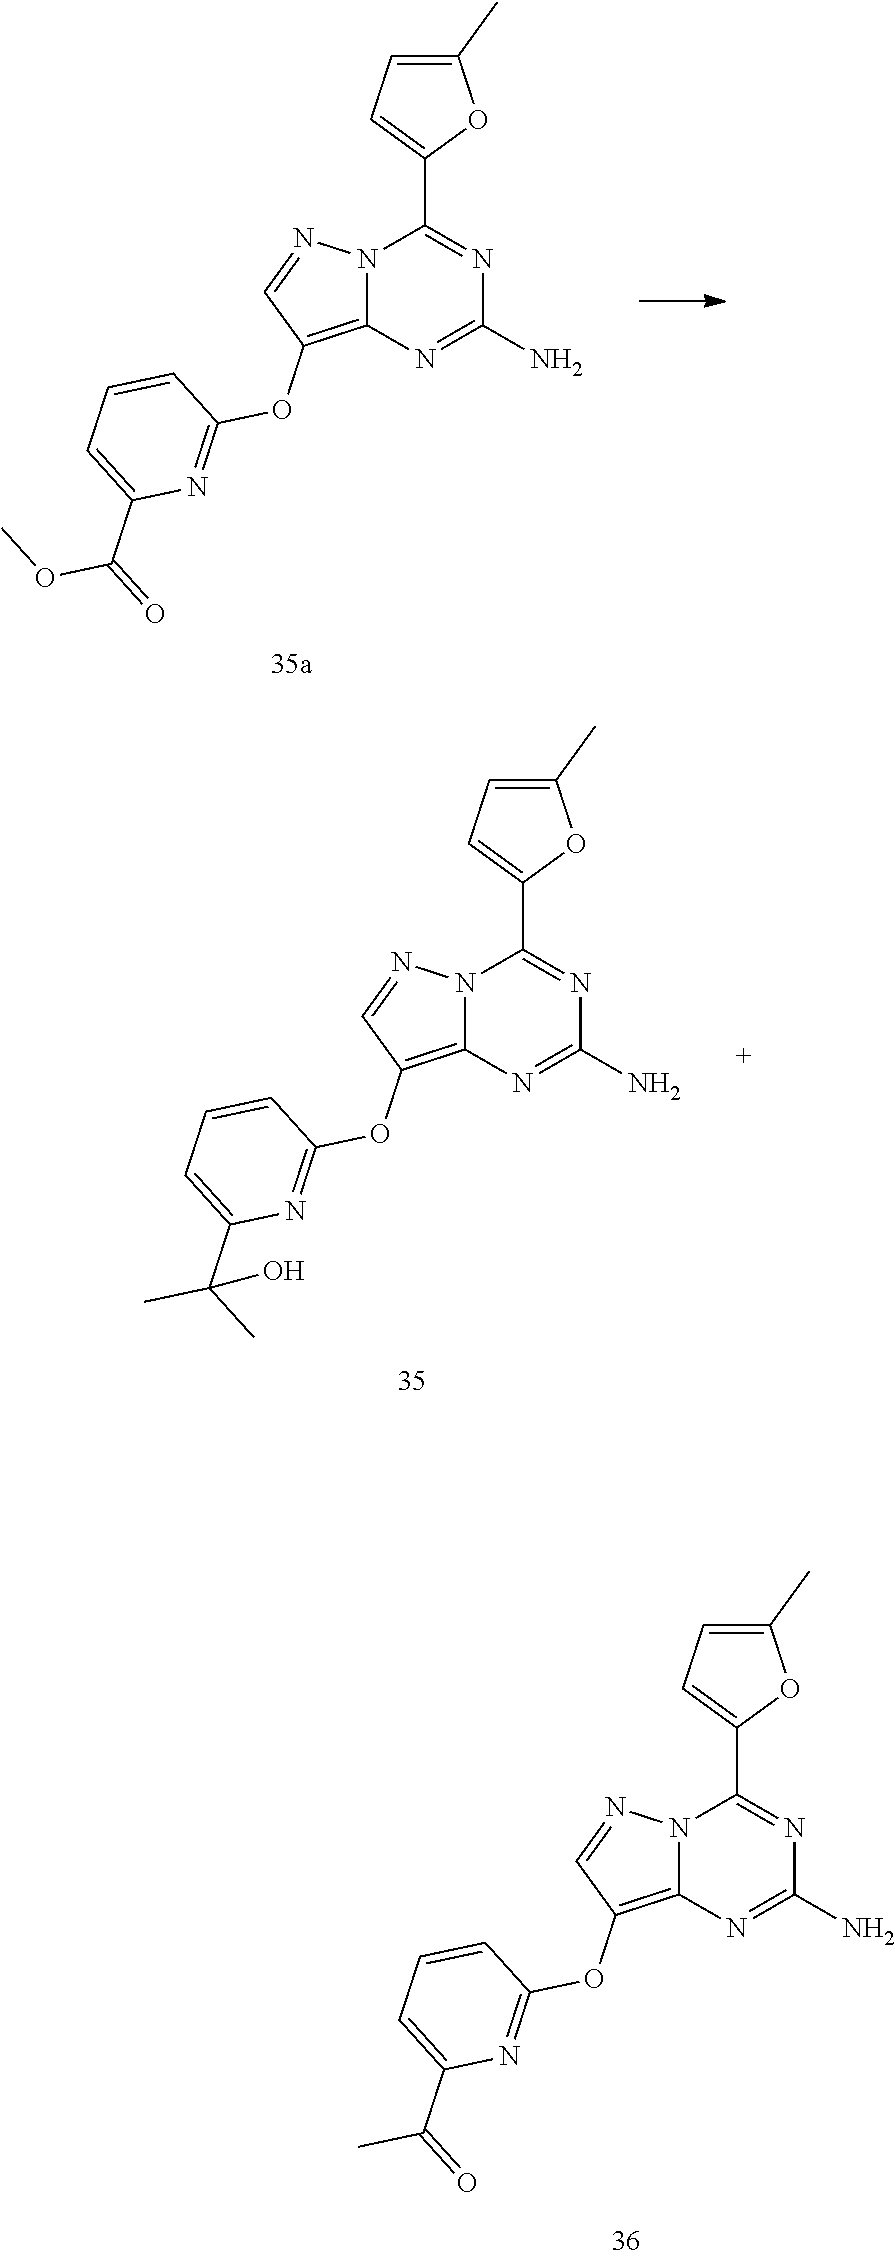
C1(N)=NC2=C(OC3=NC(C(C)=O)=CC=C3)C=NN2C(C2=CC=C(C)O2)=N1.C1(N)=NC2=C(OC3=NC(C(C)(C)O)=CC=C3)C=NN2C(C2=CC=C(C)O2)=N1.C1(N)=NC2=C(OC3=NC(C(OC)=O)=CC=C3)C=NN2C(C2=CC=C(C)O2)=N1
